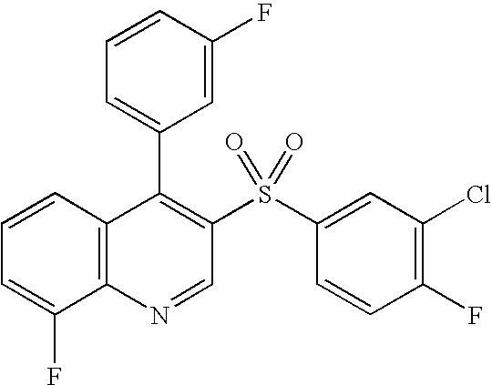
C12=C(C=CC=C1F)C(C1=CC=CC(F)=C1)=C(S(C1=CC(Cl)=C(F)C=C1)(=O)=O)C=N2
